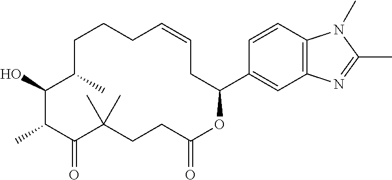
C1C(C)C(O)C(C)C(=O)C(C)(C)CCC(=O)OC(C2=CC3=C(C=C2)N(C)C(C)=N3)CC=CCC1
